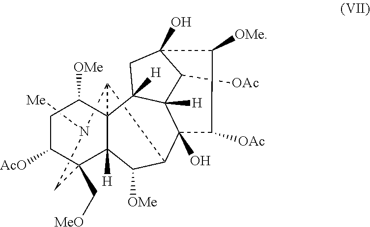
C12([H])C([OMe])C3C4(O)C5([H])C([OAc])C(O)(CC5([H])C15C3N([Me])CC2(C[MeO])C([AcO])CC5[OMe])C([OMe])C4[OAc]
